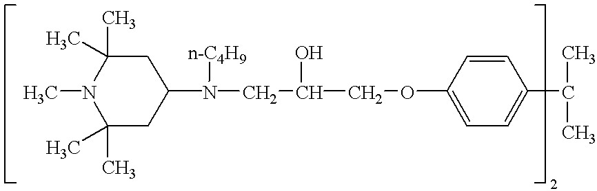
CN1C(C)(C)CC(N(CC(COC2=CC=C(C(C)C)C=C2)O)[n-C4H9])CC1(C)C
